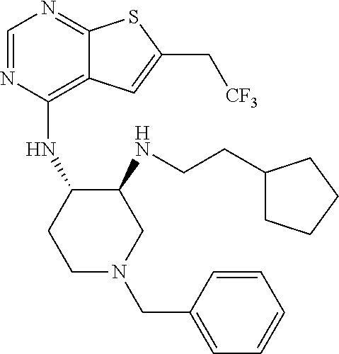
C1=NC(NC2CCN(CC3=CC=CC=C3)CC2NCCC2CCCC2)=C2C(=N1)SC(C[CF3])=C2
